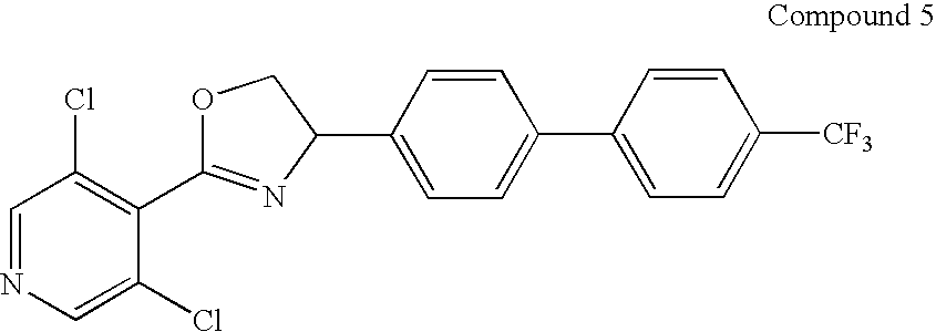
C1=NC=C(Cl)C(C2=NC(C3=CC=C(C4=CC=C([CF3])C=C4)C=C3)CO2)=C1Cl
